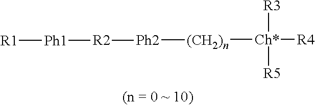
[(CH2)n]([Ch*]([R3])([R5])[R4])[Ph2][R2][Ph1][R1]
